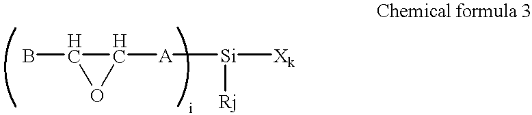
BC1OC1[A][Si]([Xk])[Rj]
